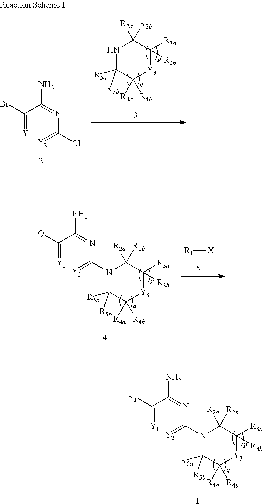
N1C([R5a])([R5b])C([R4a])([R4b])[Y3]C([R3a])([R3b])C1([R2a])[R2b].C(=[Y1])(C(=NC(=[Y2])Cl)N)Br.N1(C(=[Y2])N=C(C(=[Y1])[Q])N)C([R5a])([R5b])C([R4a])([R4b])[Y3]C([R3a])([R3b])C1([R2a])[R2b].[R1][X].N1(C(=[Y2])N=C(C(=[Y1])[R1])N)C([R5a])([R5b])C([R4a])([R4b])[Y3]C([R3a])([R3b])C1([R2a])[R2b].I
